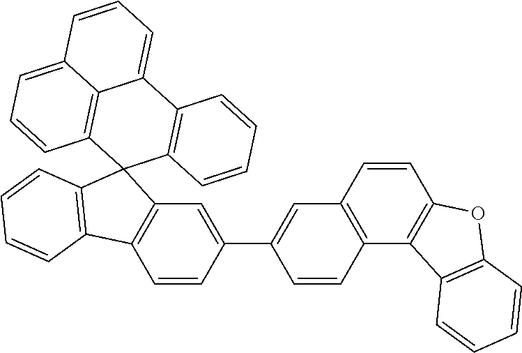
C1=CC2=C(C=C1C1=CC3=C(C=C1)C1=C(C=C3)OC3=C1C=CC=C3)C1(C3=C2C=CC=C3)C2=C(C3=CC=CC4=CC=CC1=C34)C=CC=C2
